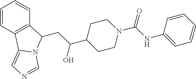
C1=CC2=C(C=C1)C(CC(C1CCN(C(NC3=CC=CC=C3)=O)CC1)O)N1C2=CN=C1
